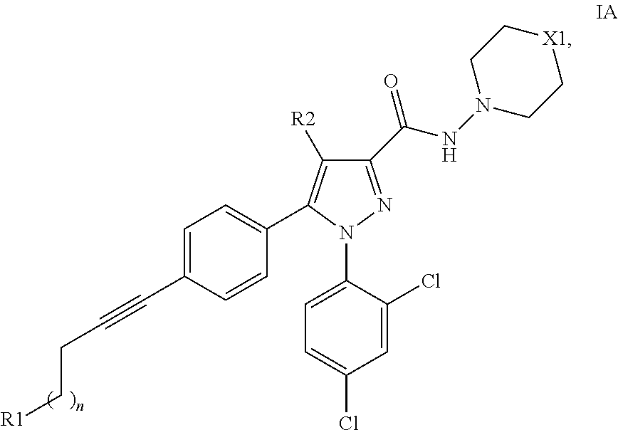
C1(C(=O)NN2CC[X1]CC2)=NN(C2=CC=C(Cl)C=C2Cl)C(C2=CC=C(C#CCC[R1])C=C2)=C1[R2]
